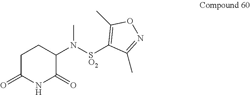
C1(N([SO2]C2=C(C)ON=C2C)C)C(=O)NC(=O)CC1
